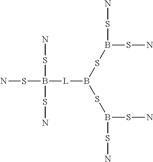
NSB([L]B(SB(SN)SN)SB(SN)SN)(SN)SN
